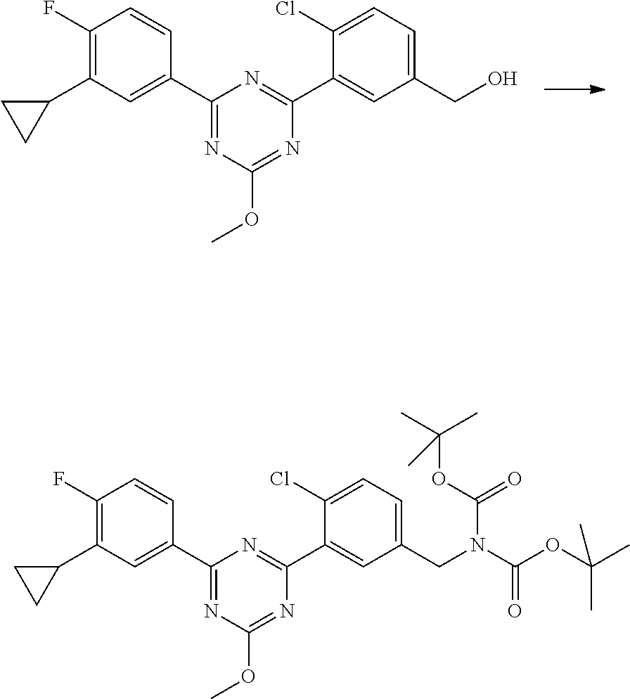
C1(F)=C(C2CC2)C=C(C2=NC(OC)=NC(C3=CC(CO)=CC=C3Cl)=N2)C=C1.C1(F)=C(C2CC2)C=C(C2=NC(OC)=NC(C3=CC(CN(C(OC(C)(C)C)=O)C(OC(C)(C)C)=O)=CC=C3Cl)=N2)C=C1
